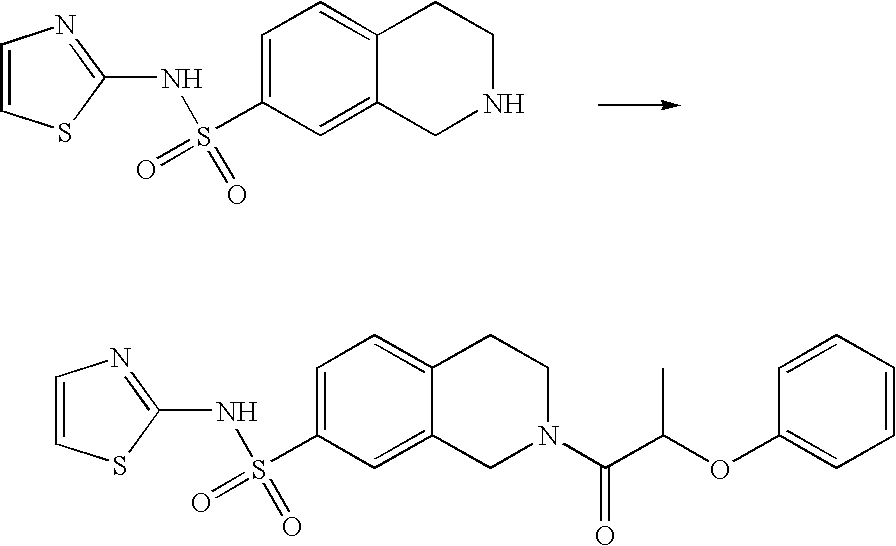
C1=CSC(NS(=O)(C2=CC=C3C(=C2)CNCC3)=O)=N1.C1=CSC(NS(=O)(C2=CC=C3C(=C2)CN(C(=O)C(OC2=CC=CC=C2)C)CC3)=O)=N1
